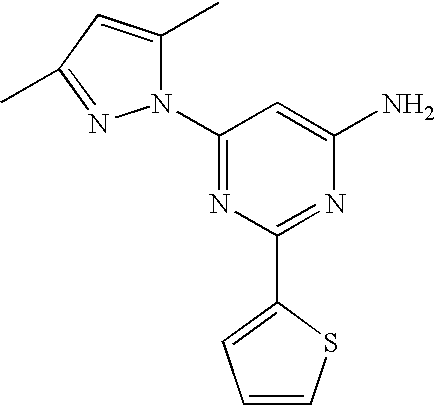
C1(N2C(C)=CC(C)=N2)=NC(C2=CC=CS2)=NC(N)=C1
